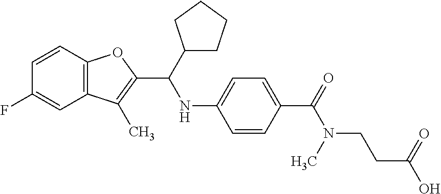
C12=C(C=CC(F)=C1)OC(C(C1CCCC1)NC1=CC=C(C(=O)N(CCC(O)=O)C)C=C1)=C2C
